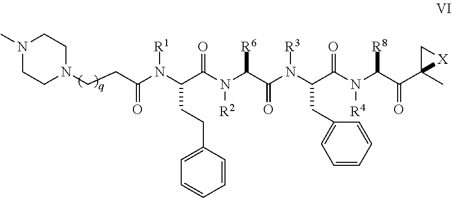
C(N(C(C(N(C(C(N(C(C(N(C(C(C1(C)[X]C1)=O)[R8])[R4])=O)CC1=CC=CC=C1)[R3])=O)[R6])[R2])=O)CCC1=CC=CC=C1)[R1])(=O)CCN1CCN(C)CC1
